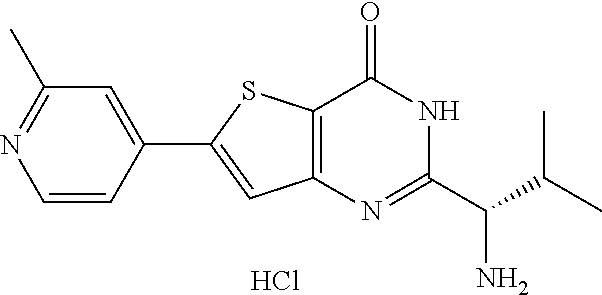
C12=C(SC(C3=CC(C)=NC=C3)=C1)C(=O)NC(C(C(C)C)N)=N2.Cl
